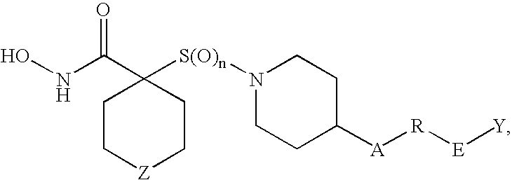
C1C[Z]CCC1(C(NO)=O)[S(O)n]N1CCC([A][R][E][Y])CC1
